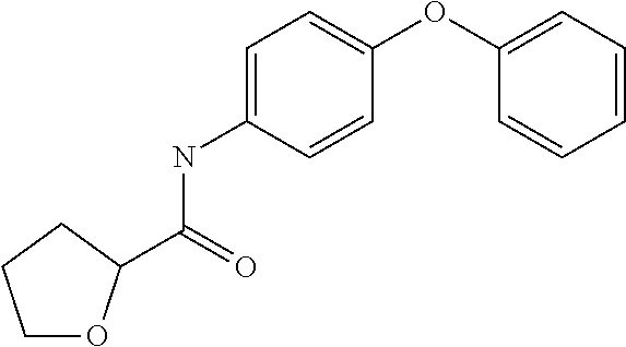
C1=C(NC(=O)C2OCCC2)C=CC(OC2=CC=CC=C2)=C1
